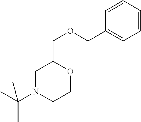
C1N(C(C)(C)C)CCOC1COCC1=CC=CC=C1
